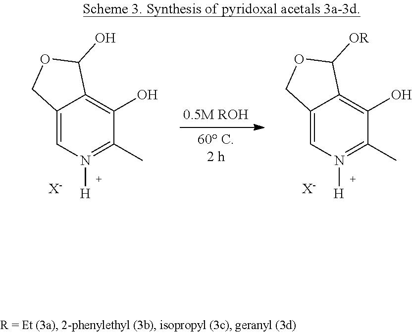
C12=CN([H])=C(C)C(O)=C1C(O)OC2.[X-].C12=CN([H])=C(C)C(O)=C1C([OR])OC2.[X-]
